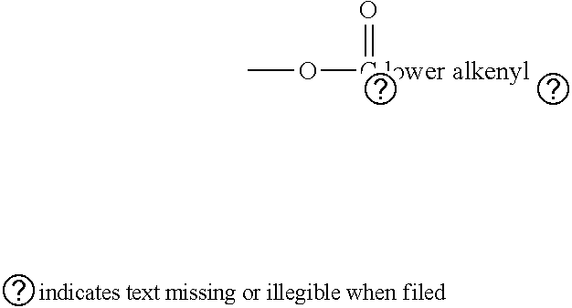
CO[C lower alkenyl]=O
